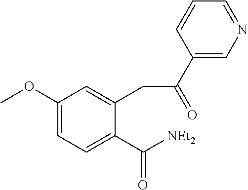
C1(OC)=CC=C(C([NEt2])=O)C(CC(C2=CN=CC=C2)=O)=C1
